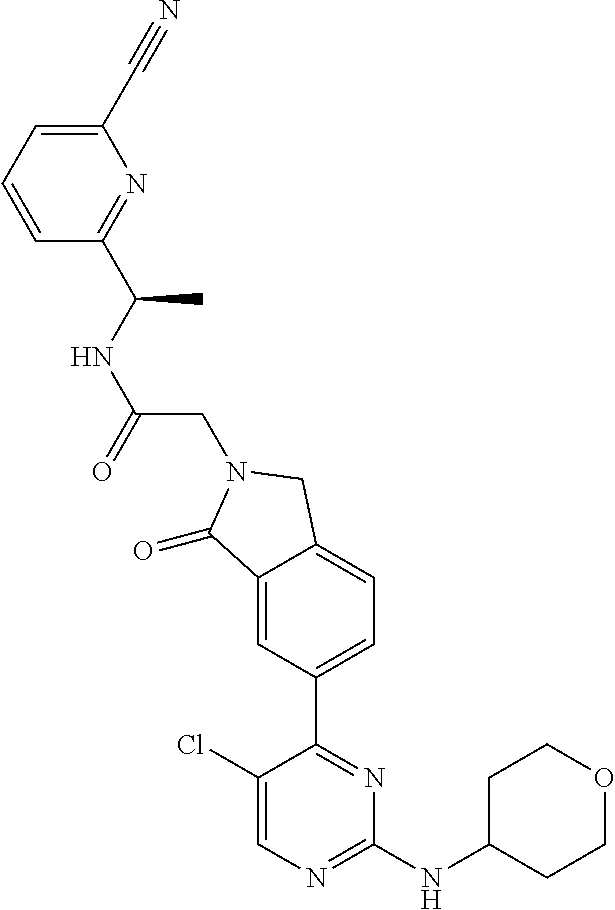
C1(Cl)=CN=C(NC2CCOCC2)N=C1C1=CC=C2C(=C1)C(=O)N(CC(NC(C)C1=NC(C#N)=CC=C1)=O)C2
